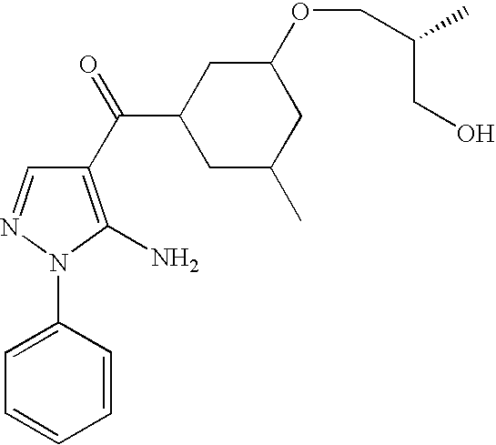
C1(C(C2=C(N)N(C3=CC=CC=C3)N=C2)=O)CC(C)CC(OCC(CO)C)C1
